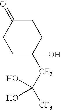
C1C(=O)CCC(O)([CF2]C([CF3])(O)O)C1
